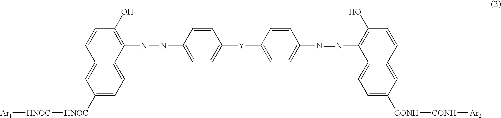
C12=CC([HNOC][HNOC][Ar1])=CC=C1C(NNC1=CC=C([Y]C3=CC=C(N=NC4=C(O)C=CC5=CC([CONH][CONH][Ar2])=CC=C45)C=C3)C=C1)=C(O)C=C2
